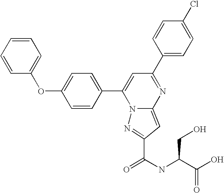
C1=CC(C2=CC(C3=CC=C(Cl)C=C3)=NC3=CC(C(=O)NC(C(O)=O)CO)=NN23)=CC=C1OC1=CC=CC=C1
